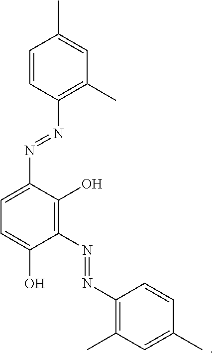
C1=CC(N=NC2=CC=C(O)C(N=NC3=C(C)C=C(C)C=C3)=C2O)=C(C)C=C1C
